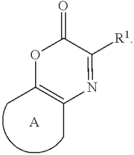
O1C(C)=C(C)N=C([R1])C1=O.[A]
